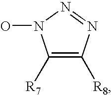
C1([R8])=C([R7])N(O)N=N1
